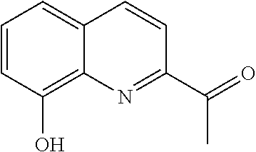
C1=CC(O)=C2C(=C1)C=CC(C(=O)C)=N2
